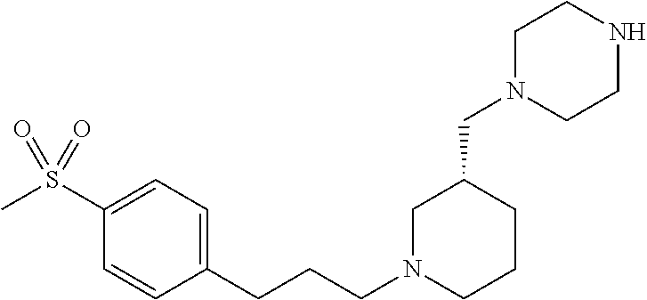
C1N(CCCC2=CC=C(S(=O)(=O)C)C=C2)CCCC1CN1CCNCC1
